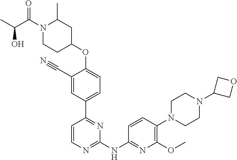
N1(C(=O)C(O)C)CCC(OC2=CC=C(C3=NC(NC4=NC(OC)=C(N5CCN(C6COC6)CC5)C=C4)=NC=C3)C=C2C#N)CC1C
